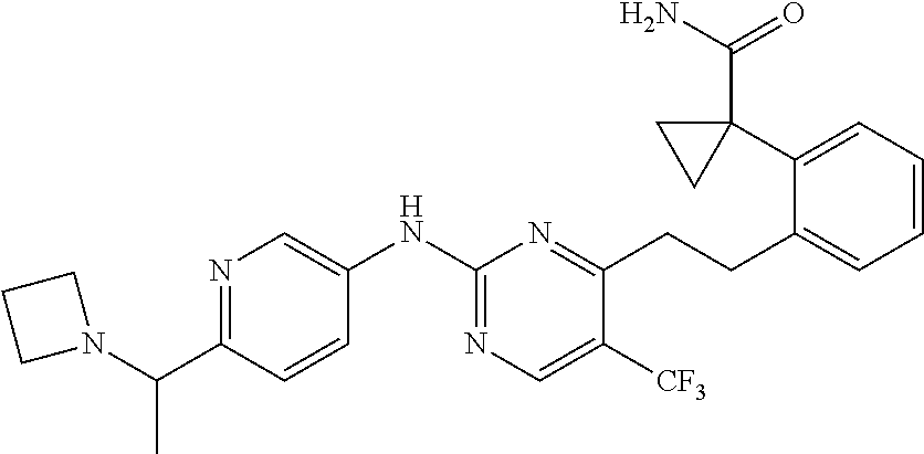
CC(N1CCC1)C1=NC=C(NC2=NC=C([CF3])C(CCC3=CC=CC=C3C3(C(N)=O)CC3)=N2)C=C1
